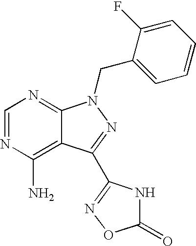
C1=NC(N)=C2C(=N1)N(CC1=CC=CC=C1F)N=C2C1=NOC(=O)N1
